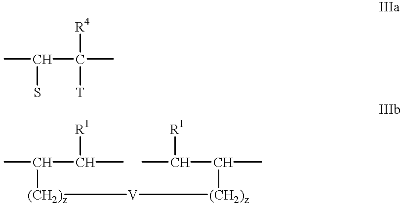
CC(S)C(C)([R4])[T].CC([(CH2)z][V][(CH2)z]C(C([R1])C)C)C([R1])C
